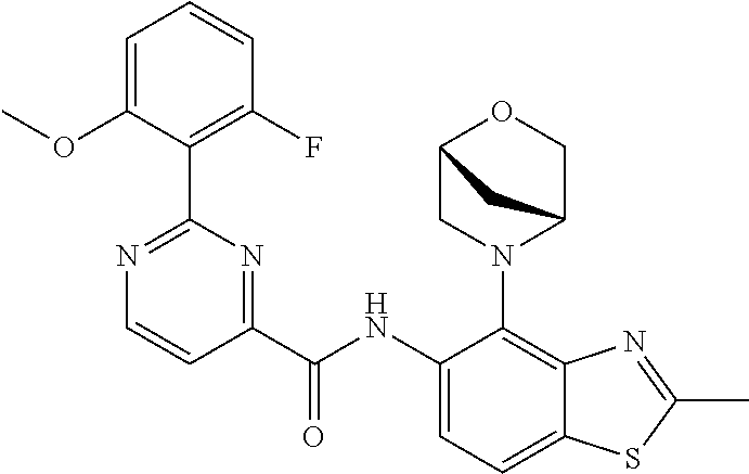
N1(C2=C3C(=CC=C2NC(C2=NC(C4=C(F)C=CC=C4OC)=NC=C2)=O)SC(C)=N3)C2COC(C1)C2
